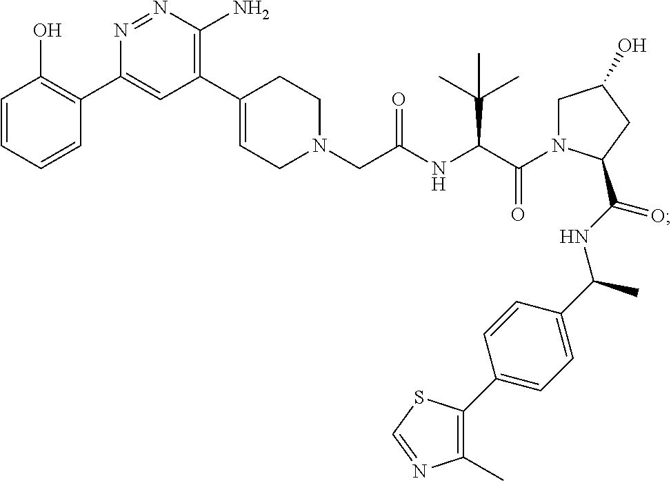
C1=CC=CC(C2=CC(C3=CCN(CC(NC(C(N4CC(O)CC4C(NC(C4=CC=C(C5=C(C)N=CS5)C=C4)C)=O)=O)C(C)(C)C)=O)CC3)=C(N)N=N2)=C1O
